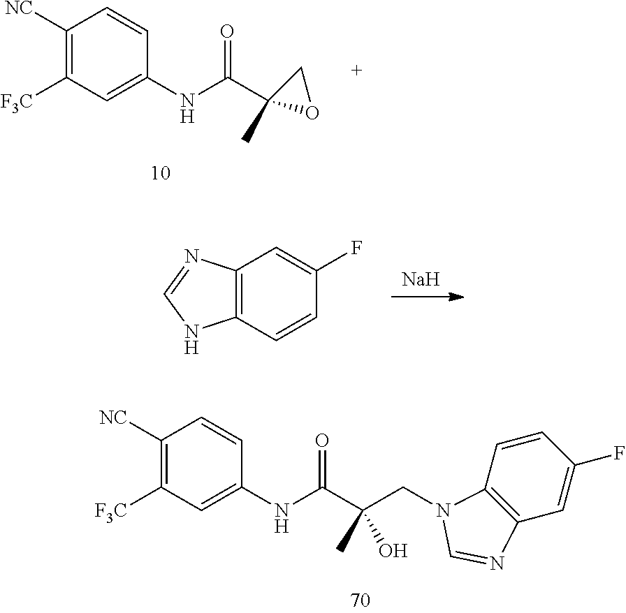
C(C(=O)NC1=CC([F3C])=C([NC])C=C1)(C)(O)CN1C2=C(C=C(F)C=C2)N=C1.C1(C(=O)NC2=CC([F3C])=C([NC])C=C2)(C)OC1.[Na].C1(F)=CC2=C(C=C1)NC=N2
